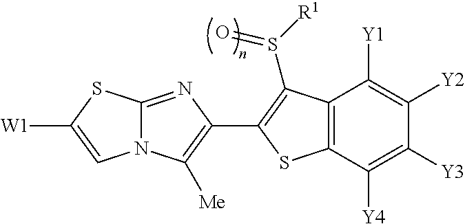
C12=NC(C3=C(S([R1])=O)C4=C(C([Y4])=C([Y3])C([Y2])=C4[Y1])S3)=C([Me])N1C=C([W1])S2
